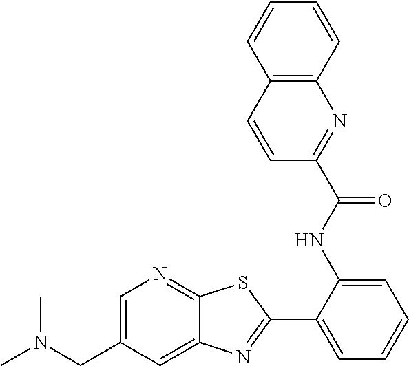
N(CC1=CN=C2C(=C1)N=C(C1=CC=CC=C1NC(C1=NC3=C(C=C1)C=CC=C3)=O)S2)(C)C
